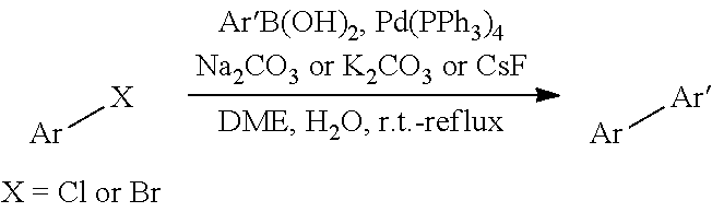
[Ar][X].[Ar][Ar]
